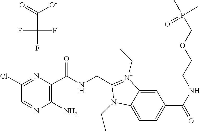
C1(Cl)=NC(C(NCC2=[N+](CC)C3=CC(C(NCCOCP(C)(C)=O)=O)=CC=C3N2CC)=O)=C(N)N=C1.C(C(F)(F)F)(=O)[O-]
